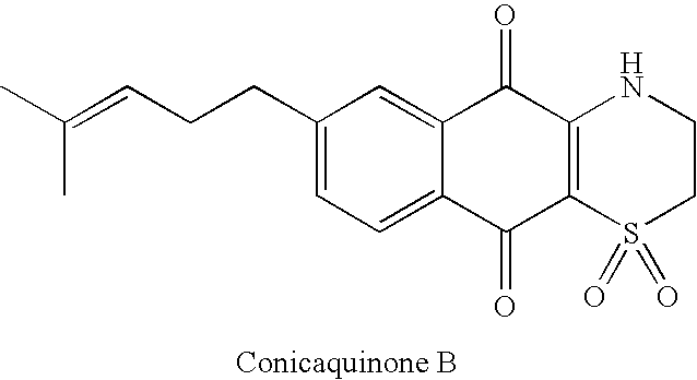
C1(CCC=C(C)C)=CC=C2C(=C1)C(=O)C1=C(C2=O)S(=O)(=O)CCN1
